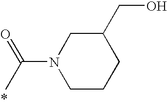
CC(=O)N1CCCC(CO)C1
